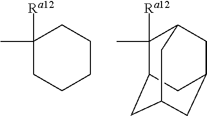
C1(C)([Ra12])C2CC3CC(CC1C3)C2.C1(C)([Ra12])CCCCC1
